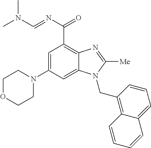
C1OCCN(C2=CC(C(N=CN(C)C)=O)=C3C(=C2)N(CC2=C4C(=CC=C2)C=CC=C4)C([Me])=N3)C1
